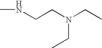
CNCCN(CC)CC
